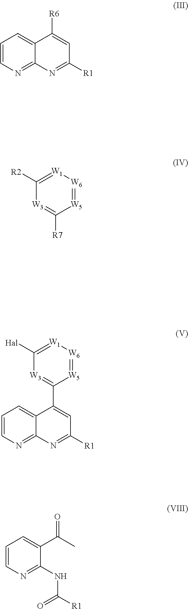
C1=CN=C2C(=C1)C([R6])=CC([R1])=N2.[W5]1=[W6][W1]=C([R2])[W3]=C1[R7].[W5]1=[W6][W1]=C([Hal])[W3]=C1C1=CC([R1])=NC2=NC=CC=C21.C1=CN=C(NC([R1])=O)C(C(C)=O)=C1
